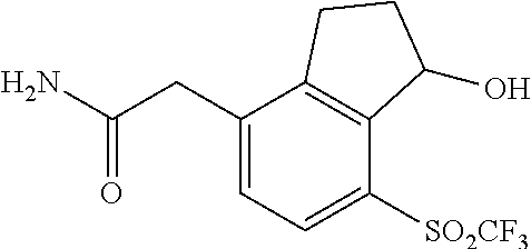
C1(CC(N)=O)=CC=C([SO2CF3])C2=C1CCC2O
